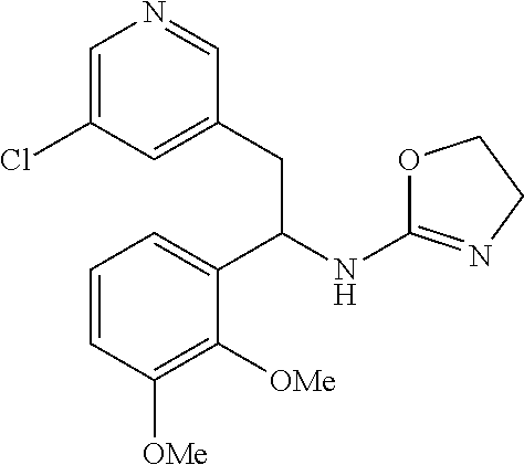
C1=C(Cl)C=C(CC(NC2=NCCO2)C2=CC=CC([OMe])=C2[OMe])C=N1
